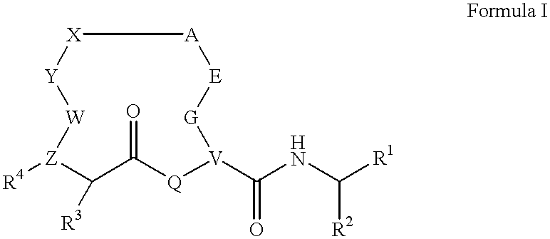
[R4][Z]1C([R3])C(=O)[Q][V](C(NC([R1])[R2])=O)[G][E][A][X][Y][W]1
